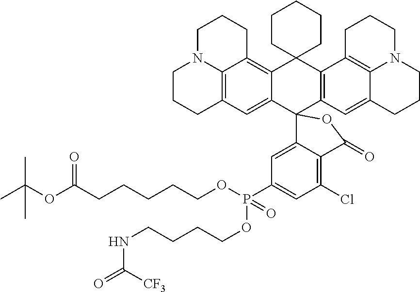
C1N2C3=C(CCC2)C=C2C(=C3CC1)C1(C3=C(C24C2=CC(P(=O)(OCCCCNC(=O)[CF3])OCCCCCC(OC(C)(C)C)=O)=CC(Cl)=C2C(=O)O4)C=C2C4=C3CCCN4CCC2)CCCCC1
